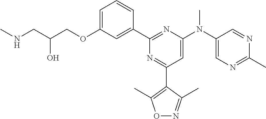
C1=C(OCC(CNC)O)C=C(C2=NC(N(C3=CN=C(C)N=C3)C)=CC(C3=C(C)ON=C3C)=N2)C=C1
